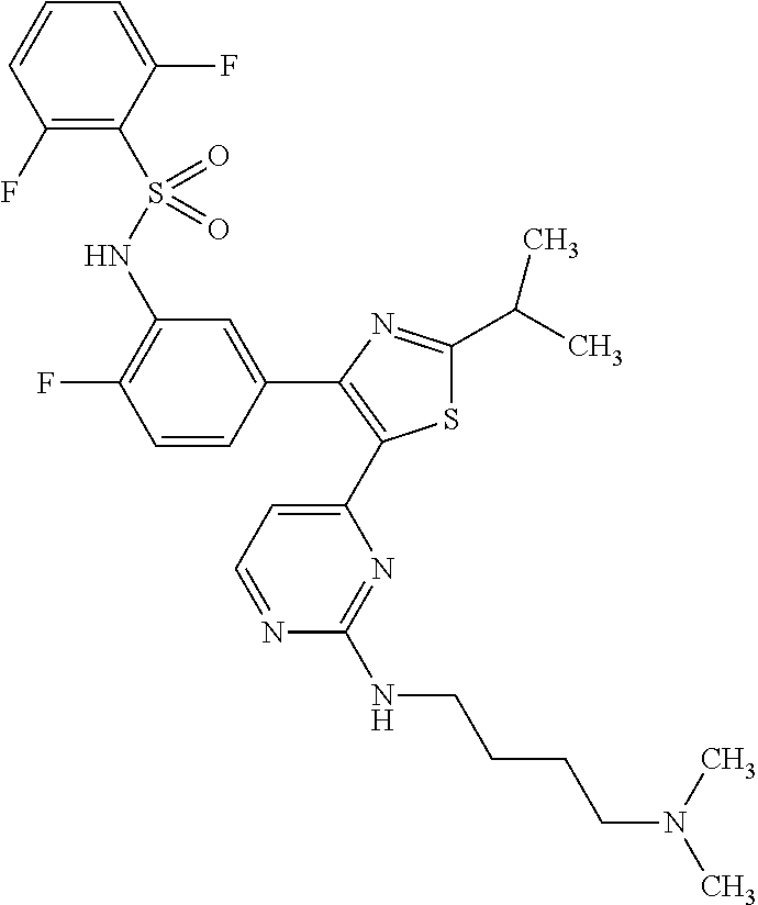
C1(F)=C(S(NC2=C(F)C=CC(C3=C(C4=CC=NC(NCCCCN(C)C)=N4)SC(C(C)C)=N3)=C2)(=O)=O)C(F)=CC=C1
